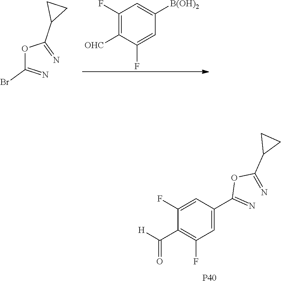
C1=C(C(=N)OC(=N)C2CC2)C=C(F)C(C([H])=O)=C1F.[P40].C1(F)=C([OHC])C(F)=CC([B(OH)2])=C1.O(C(=N)Br)C(=N)C1CC1
